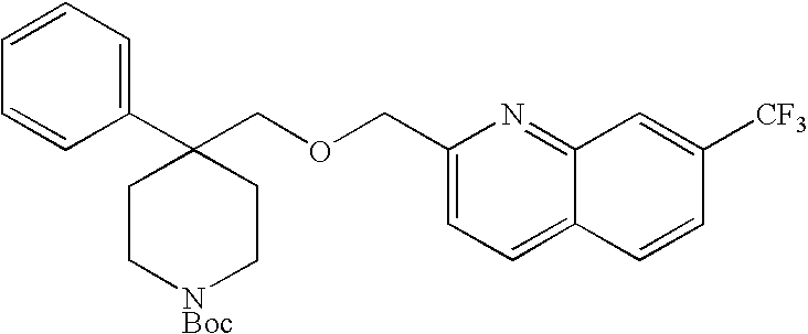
C1(C2(COCC3=CC=C4C(=N3)C=C([CF3])C=C4)CC[NBoc]CC2)=CC=CC=C1
